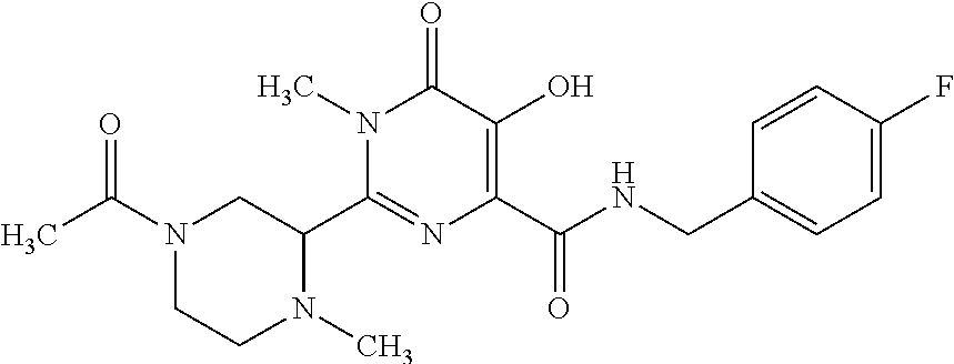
C1(C2N(C)CCN(C(C)=O)C2)=NC(C(NCC2=CC=C(F)C=C2)=O)=C(O)C(=O)N1C
